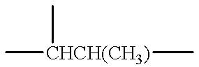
C[CHCH(CH3)](C)C
